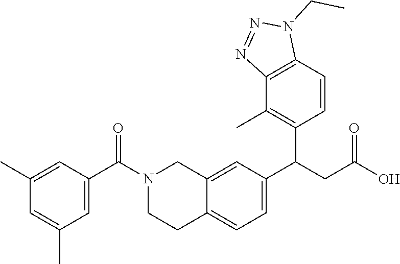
C12=CC=C(C(C3=C(C)C4=C(C=C3)N(CC)N=N4)CC(O)=O)C=C1CN(C(C1=CC(C)=CC(C)=C1)=O)CC2
